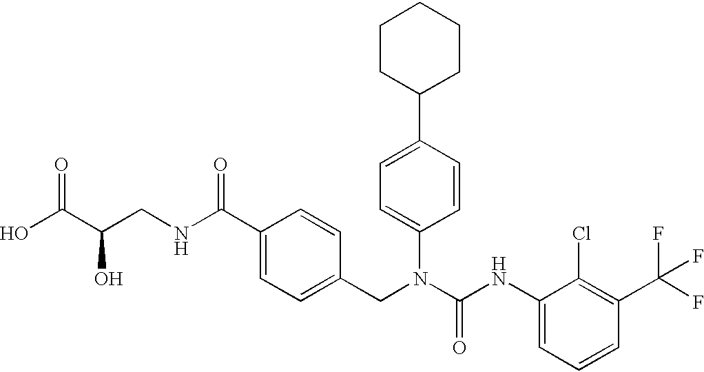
OC(C(CNC(C1=CC=C(CN(C(NC2=CC=CC(C(F)(F)F)=C2Cl)=O)C2=CC=C(C3CCCCC3)C=C2)C=C1)=O)O)=O
